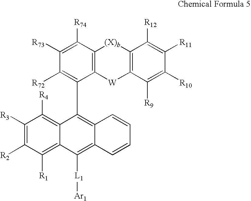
C1([R73])=C([R74])C2=C(C(C3=C4C(=C([L1][Ar1])C5=C([R1])C([R2])=C([R3])C([R4])=C35)C=CC=C4)=C1[R72])[W]C1=C([(X)b]2)C([R12])=C([R11])C([R10])=C1[R9]
